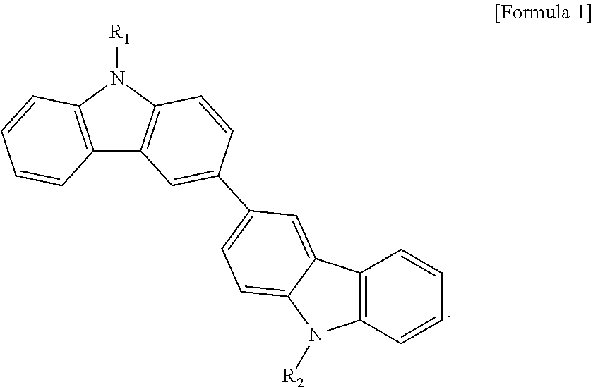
C12=C(C=CC=C1)N([R2])C1=CC=C(C3=CC4=C(N([R1])C5=C4C=CC=C5)C=C3)C=C21
